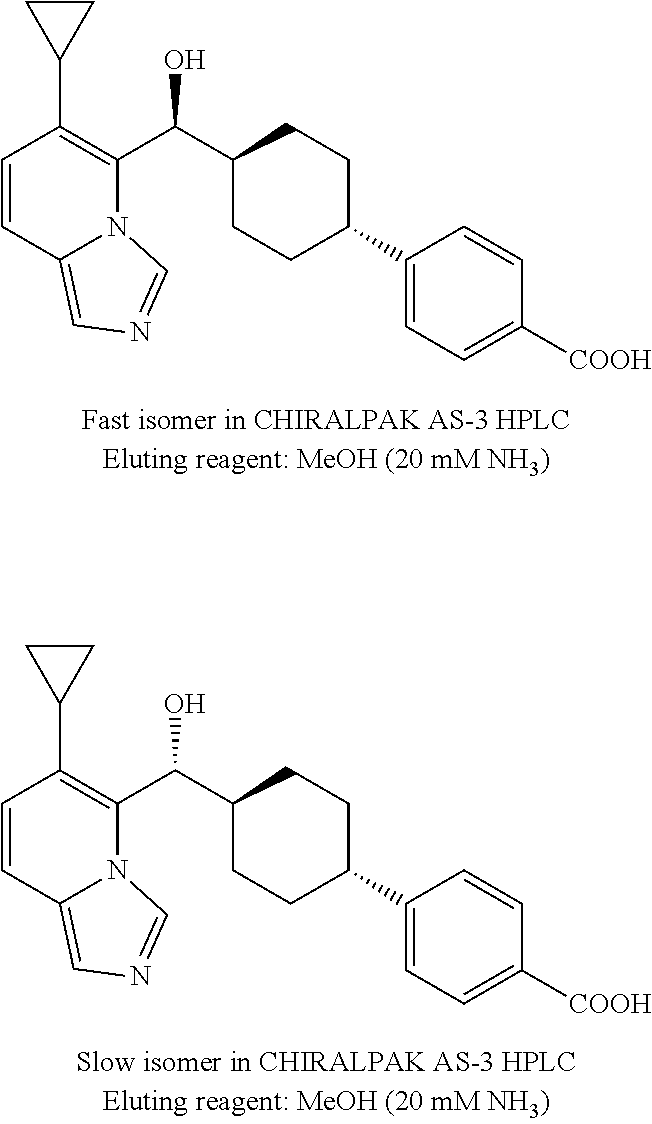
C1=CC2=CN=CN2C(C(C2CCC(C3=CC=C([COOH])C=C3)CC2)O)=C1C1CC1.C1=CC2=CN=CN2C(C(C2CCC(C3=CC=C([COOH])C=C3)CC2)O)=C1C1CC1
